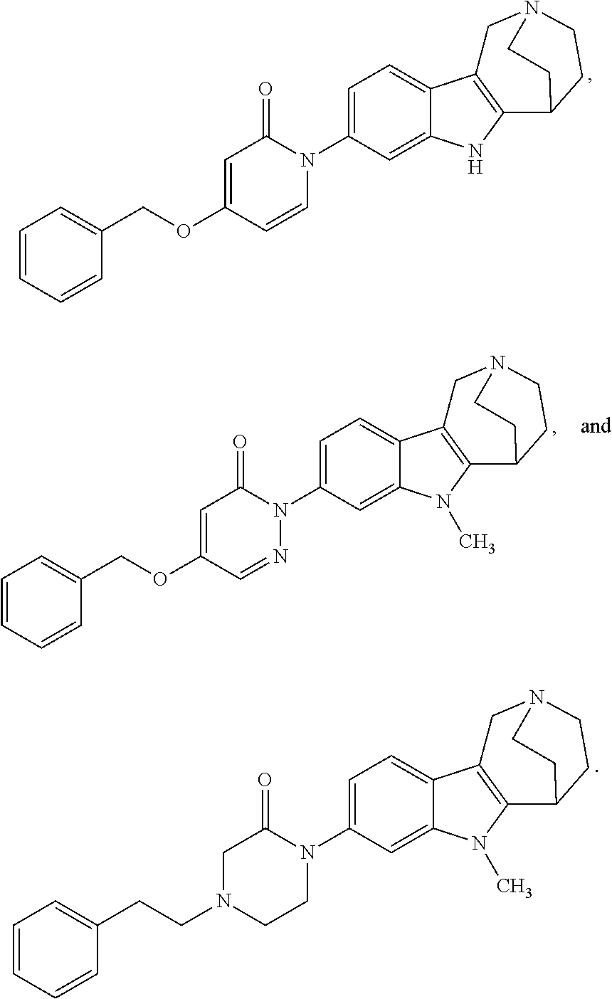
O(CC1=CC=CC=C1)C1=CC(=O)N(C2=CC=C3C(=C2)NC2=C3CN3CCC2CC3)C=C1.C1=CC=CC(CCN2CCN(C3=CC=C4C(=C3)N(C)C3=C4CN4CCC3CC4)C(=O)C2)=C1.C1=CC=CC(COC2=CC(=O)N(C3=CC=C4C(=C3)N(C)C3=C4CN4CCC3CC4)N=C2)=C1
